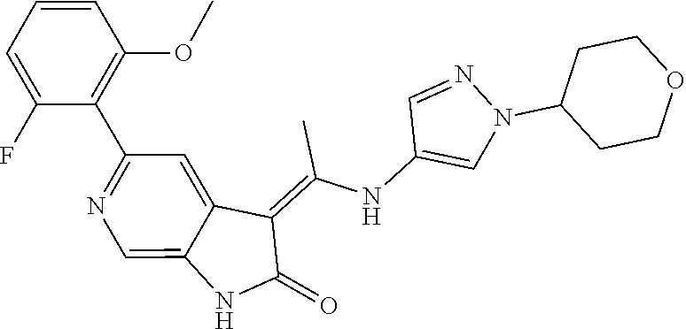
CC(=C1C2=CC(C3=C(OC)C=CC=C3F)=NC=C2NC1=O)NC1=CN(C2CCOCC2)N=C1
